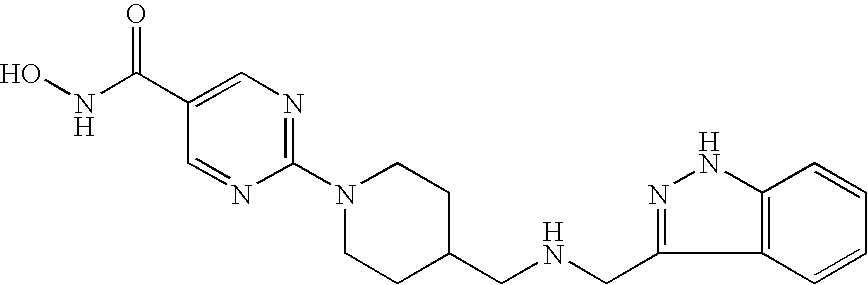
ONC(=O)C1=CN=C(N2CCC(CNCC3=NNC4=C3C=CC=C4)CC2)N=C1
